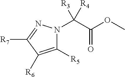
C1([R5])=C([R6])C([R7])=NN1C(C(OC)=O)([R4])[R3]
